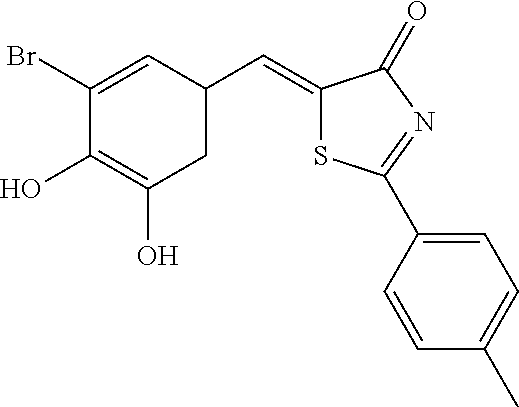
C1(Br)=CC(C=C2SC(C3=CC=C(C)C=C3)=NC2=O)CC(O)=C1O
